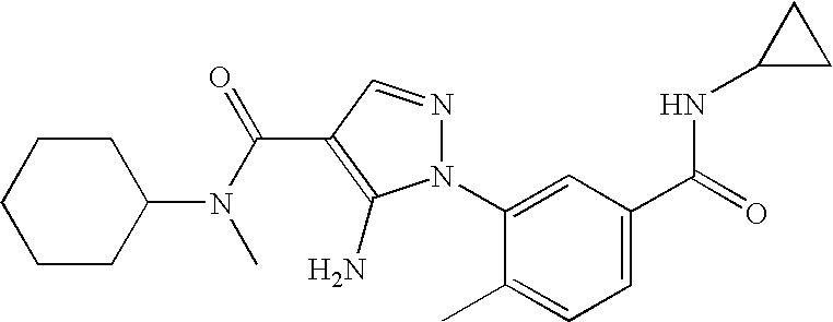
C1(N2N=CC(C(N(C3CCCCC3)C)=O)=C2N)=CC(C(=O)NC2CC2)=CC=C1C
